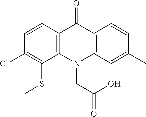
C12=C(N(CC(=O)O)C3=C(C1=O)C=CC(C)=C3)C(SC)=C(Cl)C=C2
